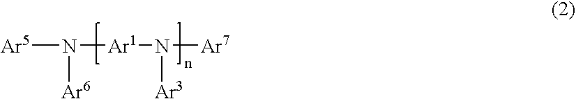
[Ar5]N([Ar6])[Ar1]N([Ar3])[Ar7]
